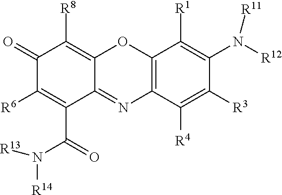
C1(=O)C([R6])=C(C(=O)N([R13])[R14])C2=NC3=C(OC2=C1[R8])C([R1])=C(N([R12])[R11])C([R3])=C3[R4]
